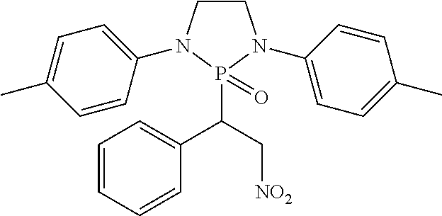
C1CN(C2=CC=C(C)C=C2)P(C(C[NO2])C2=CC=CC=C2)(=O)N1C1=CC=C(C)C=C1
